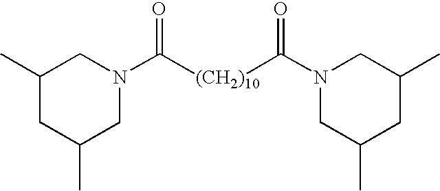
C1(C)CC(C)CN(C([(CH2)10]C(N2CC(C)CC(C)C2)=O)=O)C1
